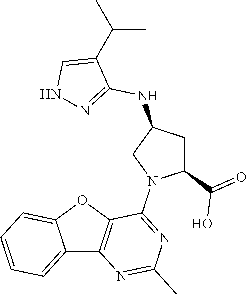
C12=CC=CC=C1OC1=C2N=C(C)N=C1N1C(C(=O)O)CC(NC2=NNC=C2C(C)C)C1
